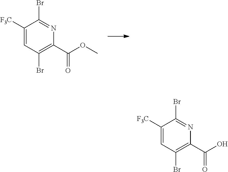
C(C1=C(Br)C=C([F3C])C(Br)=N1)(O)=O.C(C1=C(Br)C=C([F3C])C(Br)=N1)(OC)=O
